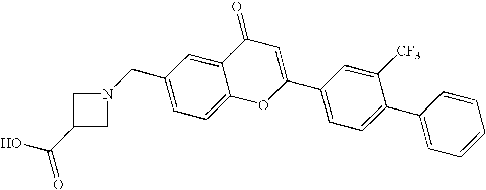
N1(CC2=CC=C3C(=C2)C(=O)C=C(C2=CC=C(C4=CC=CC=C4)C([CF3])=C2)O3)CC(C(O)=O)C1
